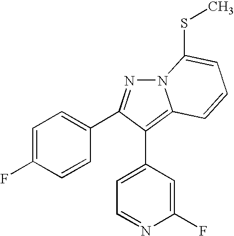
C1=C(F)C=CC(C2=NN3C(=C2C2=CC=NC(F)=C2)C=CC=C3SC)=C1
